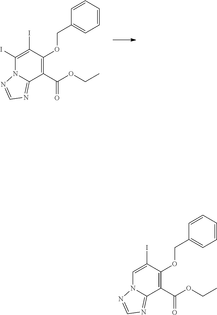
C1(I)=C(I)C(OCC2=CC=CC=C2)=C(C(OCC)=O)C2=NC=NN12.C1=C(I)C(OCC2=CC=CC=C2)=C(C(OCC)=O)C2=NC=NN12
